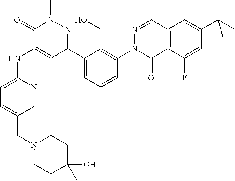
C1=NC(NC2=CC(C3=CC=CC(N4C(=O)C5=C(C=N4)C=C(C(C)(C)C)C=C5F)=C3CO)=NN(C)C2=O)=CC=C1CN1CCC(O)(C)CC1
